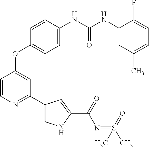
C1=CN=C(C2=CNC(C(=O)N=S(C)(=O)C)=C2)C=C1OC1=CC=C(NC(NC2=CC(C)=CC=C2F)=O)C=C1
